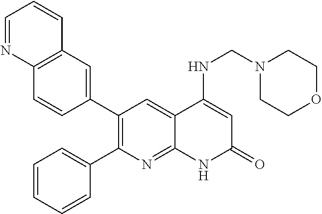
C12=C(C=C(C3=C(C4=CC=CC=C4)N=C4C(=C3)C(NCN3CCOCC3)=CC(=O)N4)C=C1)C=CC=N2
